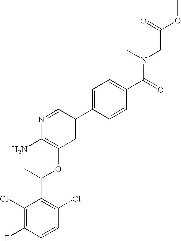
C1(Cl)=C(F)C=CC(Cl)=C1C(C)OC1=C(N)N=CC(C2=CC=C(C(=O)N(C)CC(OC)=O)C=C2)=C1
